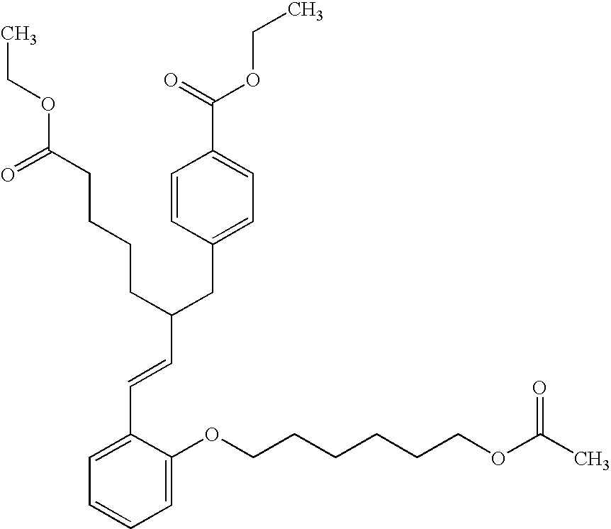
C1=C(OCCCCCCOC(C)=O)C(C=CC(CC2=CC=C(C(=O)OCC)C=C2)CCCCC(OCC)=O)=CC=C1
